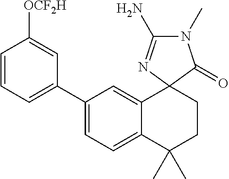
C1(C2=CC=CC([OCF2H])=C2)=CC=C2C(=C1)C1(CCC2(C)C)N=C(N)N(C)C1=O
